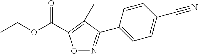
O1N=C(C2=CC=C(C#N)C=C2)C(C)=C1C(OCC)=O
